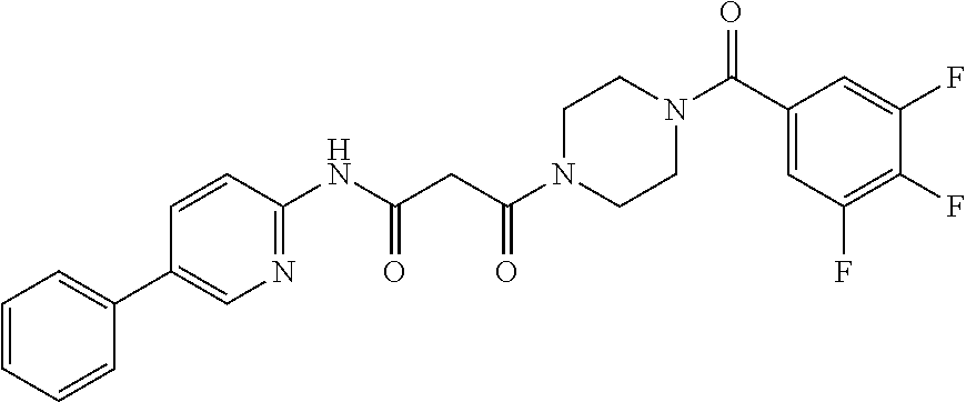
C1(C2=CC=CC=C2)=CN=C(NC(CC(N2CCN(C(C3=CC(F)=C(F)C(F)=C3)=O)CC2)=O)=O)C=C1
